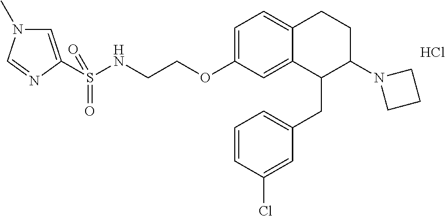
C1=C(OCCNS(=O)(=O)C2=CN(C)C=N2)C=C2C(=C1)CCC(N1CCC1)C2CC1=CC=CC(Cl)=C1.Cl
